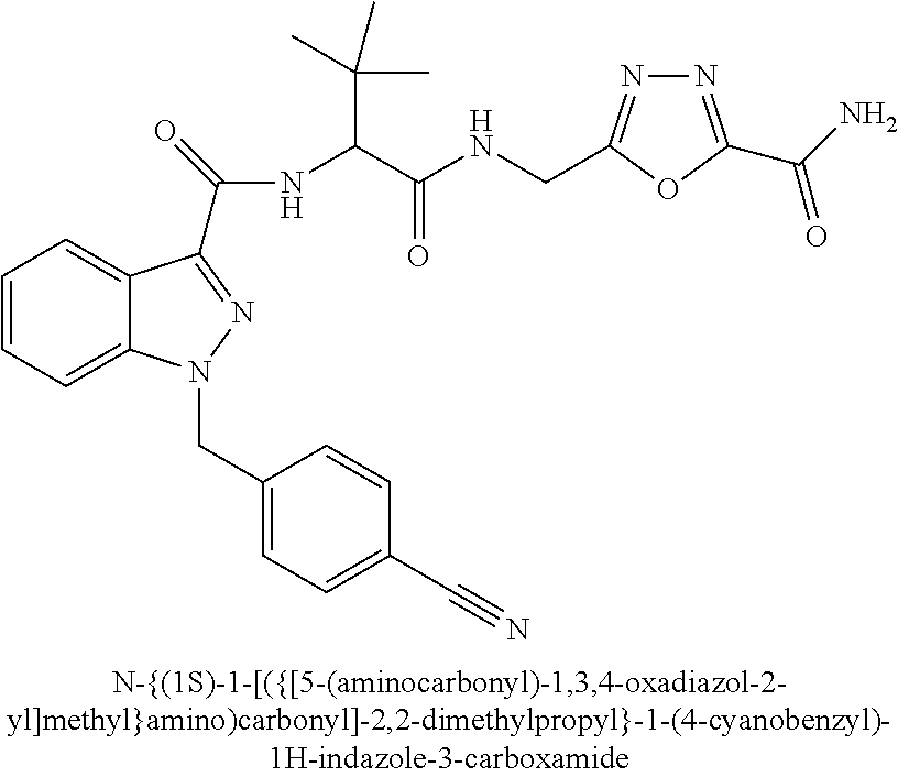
C1=CC=C2C(=C1)C(C(NC(C(C)(C)C)C(NCC1=NN=C(C(N)=O)O1)=O)=O)=NN2CC1=CC=C(C#N)C=C1
